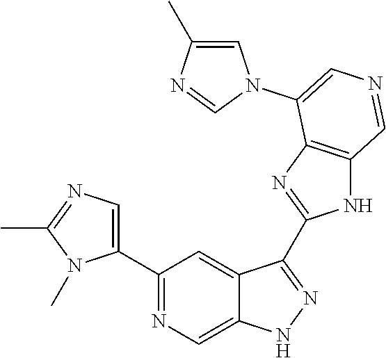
C1(C2=CN=C(C)N2C)=NC=C2C(=C1)C(C1=NC3=C(N1)C=NC=C3N1C=C(C)N=C1)=NN2
